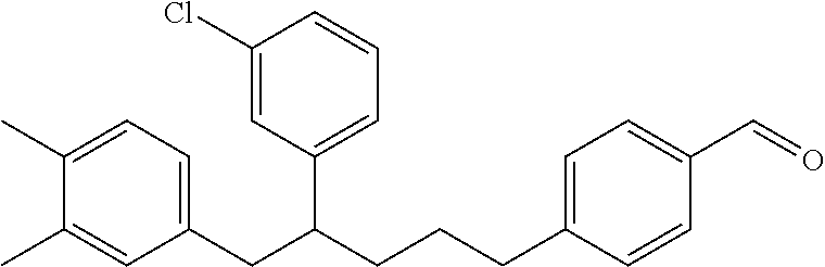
C1(CC(CCCC2=CC=C(C=O)C=C2)C2=CC=CC(Cl)=C2)=CC=C(C)C(C)=C1
